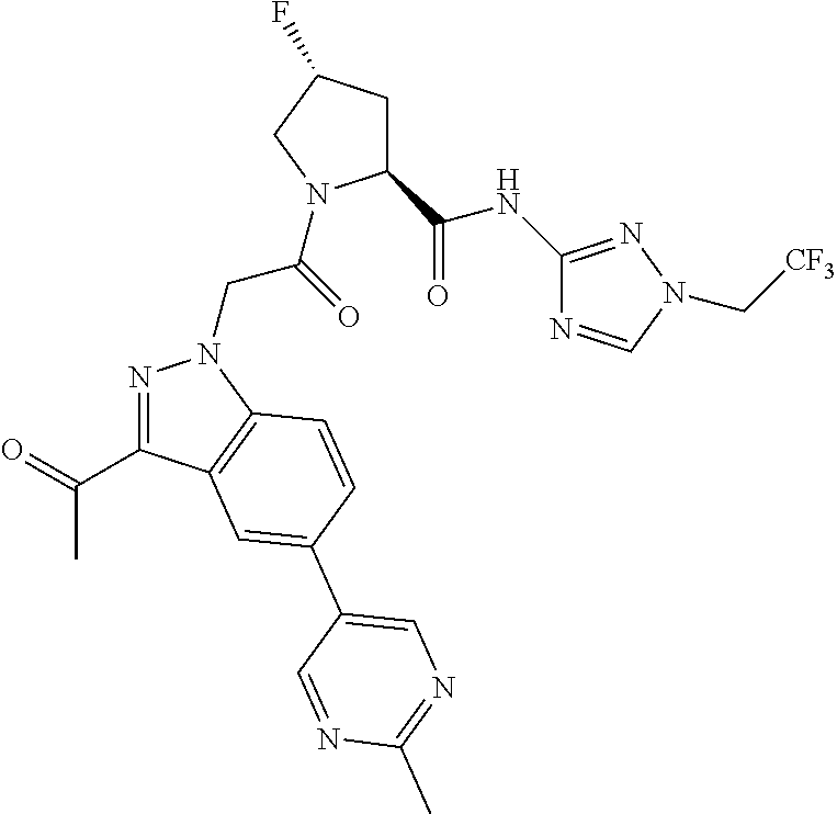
C1(C(NC2=NN(C[CF3])C=N2)=O)CC(F)CN1C(CN1N=C(C(=O)C)C2=C1C=CC(C1=CN=C(C)N=C1)=C2)=O
